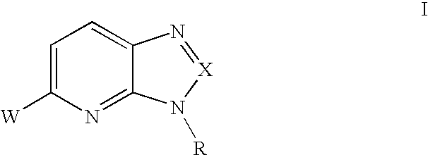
C1=C([W])N=C2C(=C1)N=[X]N2[R]
